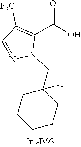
C(N1N=CC([F3C])=C1C(=O)O)C1(F)CCCCC1
